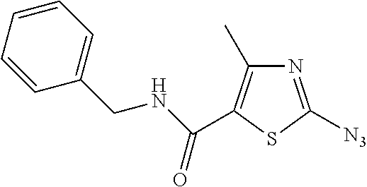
N1=C([N3])SC(C(NCC2=CC=CC=C2)=O)=C1C
